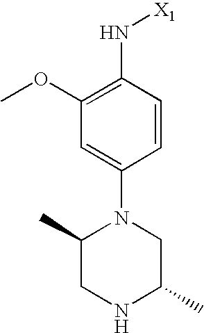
C1=C(N2C(C)CNC(C)C2)C=CC(N[X1])=C1OC
